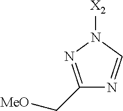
C1(C[MeO])=NN([X2])C=N1
